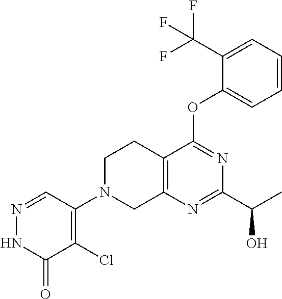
C1(C(C)O)=NC2=C(C(OC3=CC=CC=C3C(F)(F)F)=N1)CCN(C1=C(Cl)C(=O)NN=C1)C2
